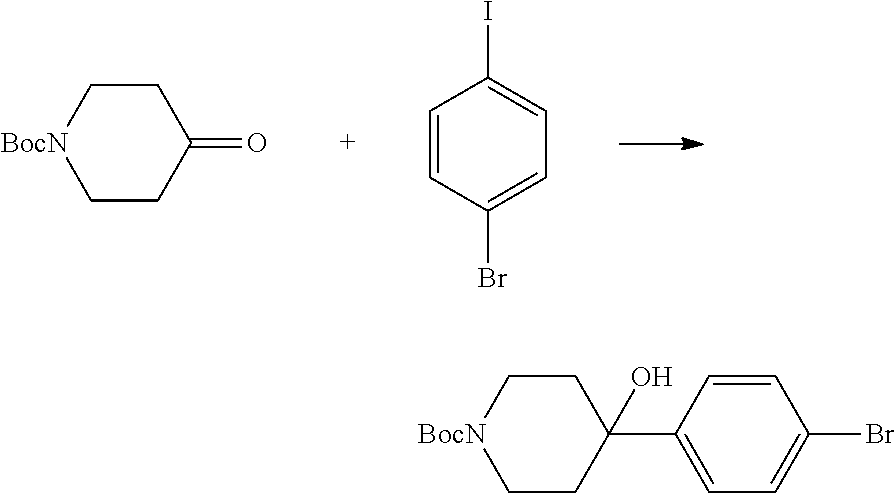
C1CC(=O)CC[BocN]1.C1=CC(Br)=CC=C1I.C1=CC(C2(O)CC[BocN]CC2)=CC=C1Br
